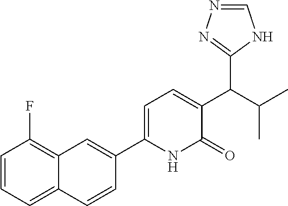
C1(C2=CC=C(C(C(C)C)C3=NN=CN3)C(=O)N2)=CC2=C(F)C=CC=C2C=C1
